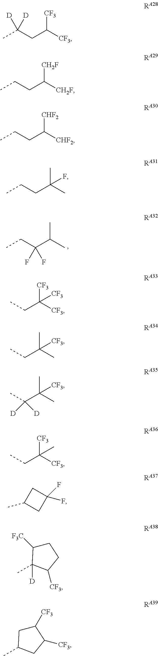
CC(CC([CF3])[CF3])([D])[D].CCCC([CH2F])[CH2F].CCCC([CHF2])[CHF2].CCCC(C)(C)F.CCC(C(C)C)(F)F.CCC([CF3])([CF3])[CF3].CCC(C)(C)[CF3].CC(C(C)(C)[CF3])([D])[D].CCC([CF3])([CF3])C.CC1CC(F)(F)C1.C1([CF3])CCC([F3C])C1([D])C.C1C([CF3])C([CF3])CC1C
